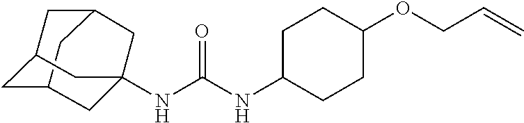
C12CC3CC(C1)CC(NC(NC1CCC(OCC=C)CC1)=O)(C3)C2
